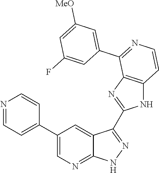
N1=CC=C(C2=CN=C3C(=C2)C(C2=NC4=C(N2)C=CN=C4C2=CC([MeO])=CC(F)=C2)=NN3)C=C1
